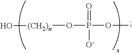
[(CH2)n](OP(=O)([O-])OC)O
